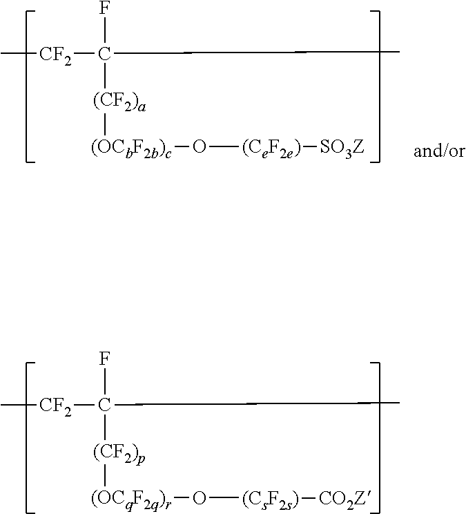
C[CF2]C(F)([(CF2)a][(OCbF2b)c]O[(CeF2e)][SO3Z])C.C[CF2]C(F)([(CF2)p][(OCqF2q)r]O[(CsF2s)][CO2Z])C
